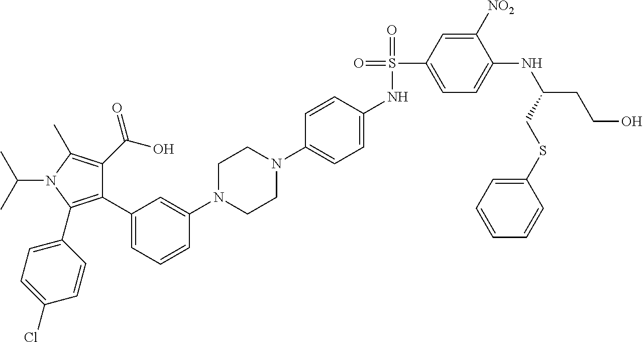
C1(C2=CC=CC(N3CCN(C4=CC=C(NS(=O)(C5=CC=C(NC(CCO)CSC6=CC=CC=C6)C([NO2])=C5)=O)C=C4)CC3)=C2)=C(C2=CC=C(Cl)C=C2)N(C(C)C)C(C)=C1C(O)=O
